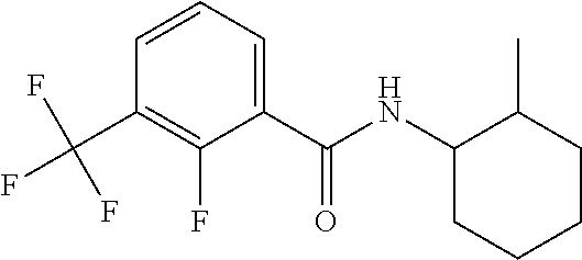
C1(C(F)(F)F)=C(F)C(C(NC2CCCCC2C)=O)=CC=C1
